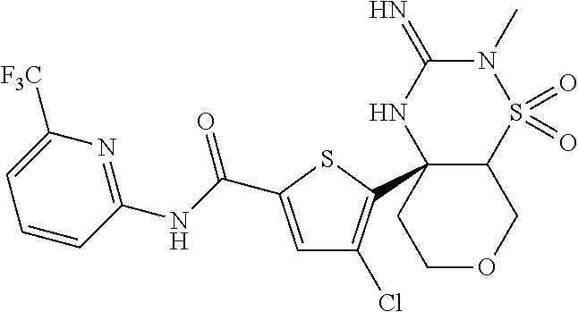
C12C(C3=C(Cl)C=C(C(NC4=NC([F3C])=CC=C4)=O)S3)(NC(=N)N(C)S1(=O)=O)CCOC2
